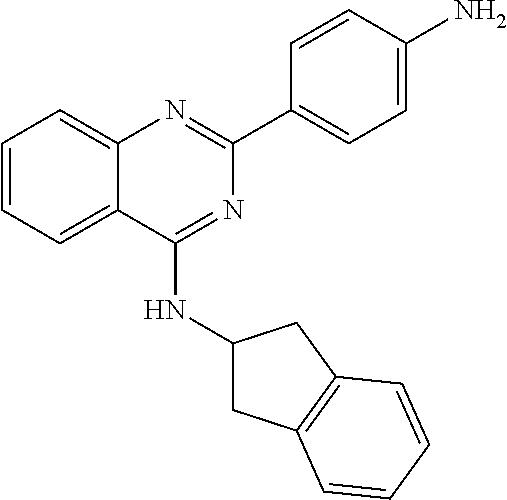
C1=CC=C2C(=C1)N=C(C1=CC=C(N)C=C1)N=C2NC1CC2=C(C1)C=CC=C2
